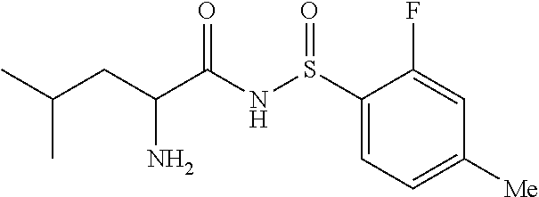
S(NC(C(CC(C)C)N)=O)(=O)C1=CC=C([Me])C=C1F
